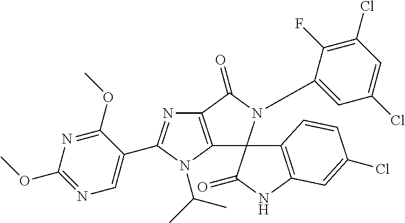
C12=C(N(C(C)C)C(C3=CN=C(OC)N=C3OC)=N1)C1(N(C3=CC(Cl)=CC(Cl)=C3F)C2=O)C2=C(NC1=O)C=C(Cl)C=C2
